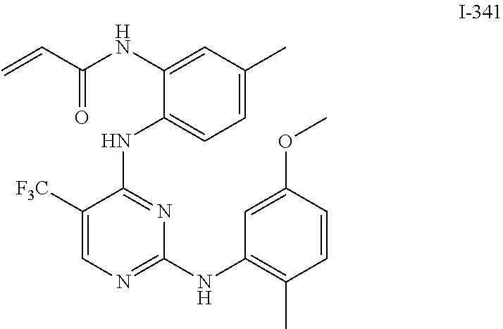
C1([F3C])=CN=C(NC2=C(C)C=CC(OC)=C2)N=C1NC1=CC=C(C)C=C1NC(C=C)=O
